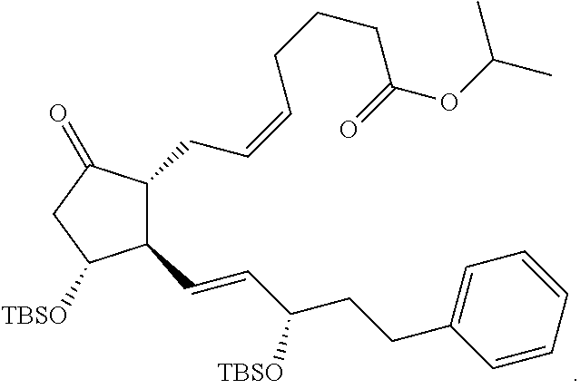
C1(C=CC(CCC2=CC=CC=C2)[TBSO])C(CC=CCCCC(OC(C)C)=O)C(=O)CC1[TBSO]
